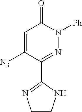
C1=C([N3])C(C2=NCCN2)=NN([Ph])C1=O
